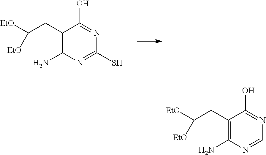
C1(CC([EtO])[EtO])=C(N)N=C(S)N=C1O.C1(CC([EtO])[EtO])=C(N)N=CN=C1O
